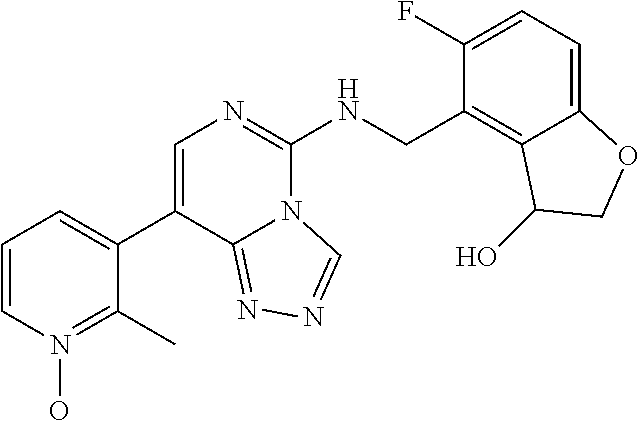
C1(C2=CC=CN(O)=C2C)=CN=C(NCC2=C3C(=CC=C2F)OCC3O)N2C1=NN=C2
